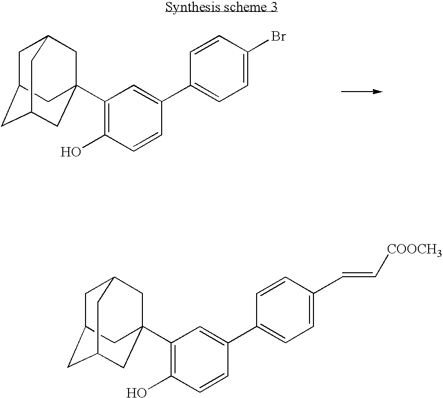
C1C2CC3CC(C4=C(O)C=CC(C5=CC=C(Br)C=C5)=C4)(CC1C3)C2.C1C2CC3CC(C4=C(O)C=CC(C5=CC=C(C=C[COOCH3])C=C5)=C4)(CC1C3)C2
